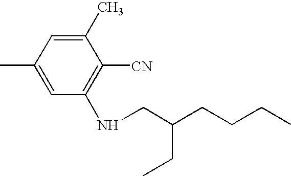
C1(C)=CC(NCC(CC)CCCC)=C([CN])C(C)=C1
